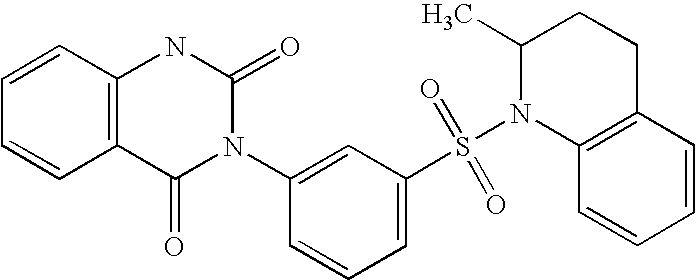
C1=CC2=C(C=C1)C(=O)N(C1=CC(S(=O)(=O)N3C4=C(CCC3C)C=CC=C4)=CC=C1)C(=O)N2
